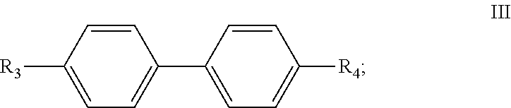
[R3]C1=CC=C(C2=CC=C([R4])C=C2)C=C1
